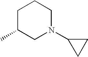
C1C(C)CN(C2CC2)CC1
